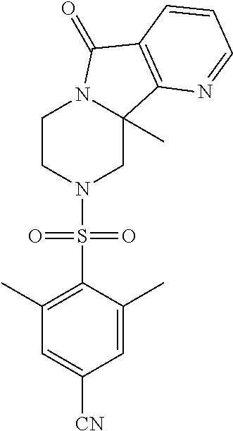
C1CN(S(C2=C(C)C=C([CN])C=C2C)(=O)=O)CC2(C)N1C(=O)C1=C2N=CC=C1
